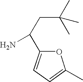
C(C(C)(C)C)C(N)C1=CC=C(C)O1
